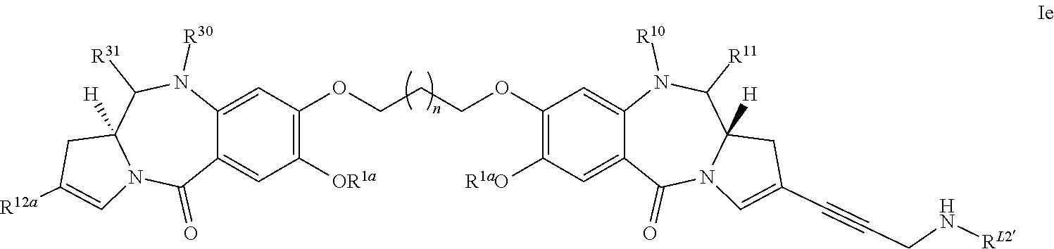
C12=CC(OCCCOC3=C([R1aO])C=C4C(=C3)N([R10])C([R11])C3([H])N(C4=O)C=C(C#CCN[RL2])C3)=C([OR1a])C=C1C(=O)N1C([H])(C([R31])N2[R30])CC([R12a])=C1
